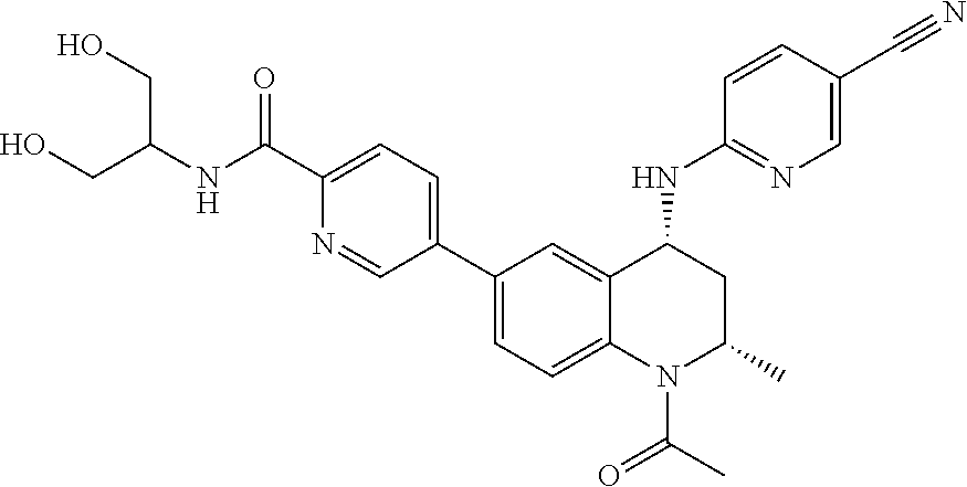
OCC(NC(C1=CC=C(C2=CC=C3C(=C2)C(NC2=NC=C(C#N)C=C2)CC(C)N3C(C)=O)C=N1)=O)CO
